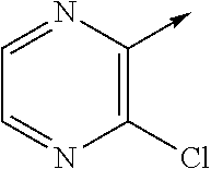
C1=NC(->C)=C(Cl)N=C1
